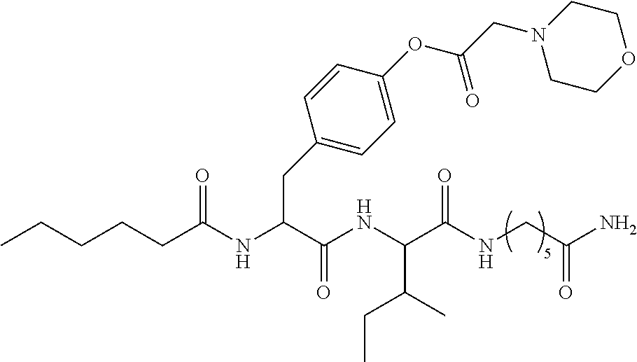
CCCCCC(NC(CC1=CC=C(OC(CN2CCOCC2)=O)C=C1)C(=O)NC(C(NCC(N)=O)=O)C(C)CC)=O
